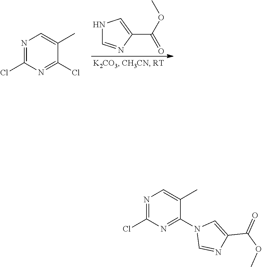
N1C=NC(C(OC)=O)=C1.N1=C(Cl)N=C(Cl)C(C)=C1.N1=C(Cl)N=C(N2C=NC(C(OC)=O)=C2)C(C)=C1
